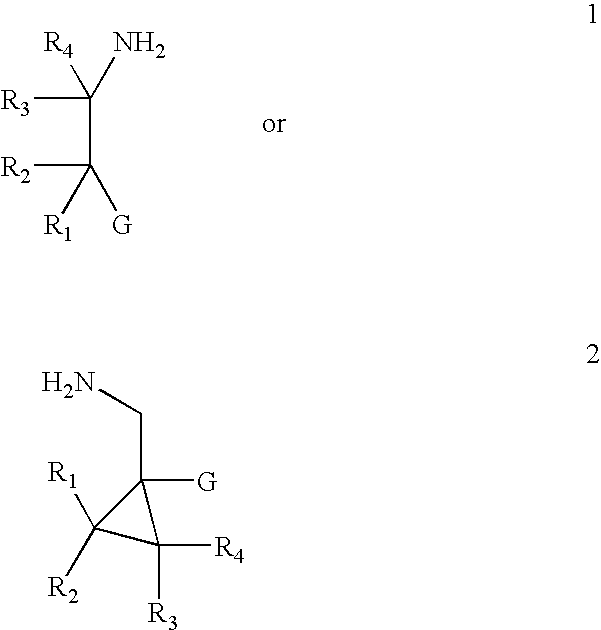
C(C([R2])([G])[R1])([R3])(N)[R4].C1([R1])([R2])C([R4])([R3])C1([G])CN
